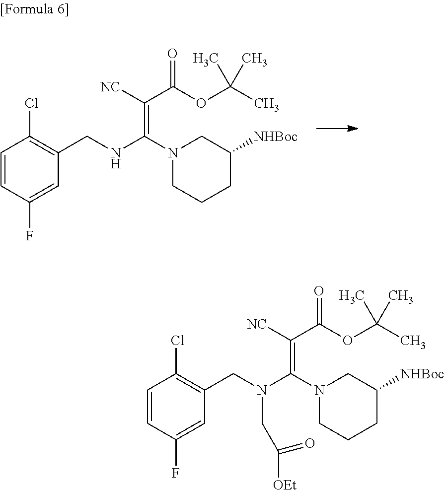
C(=C(N1CCCC([NHBoc])C1)NCC1=C(Cl)C=CC(F)=C1)(C(OC(C)(C)C)=O)[NC].C(=C(N1CCCC([NHBoc])C1)N(CC1=C(Cl)C=CC(F)=C1)CC([OEt])=O)(C(OC(C)(C)C)=O)[NC]
